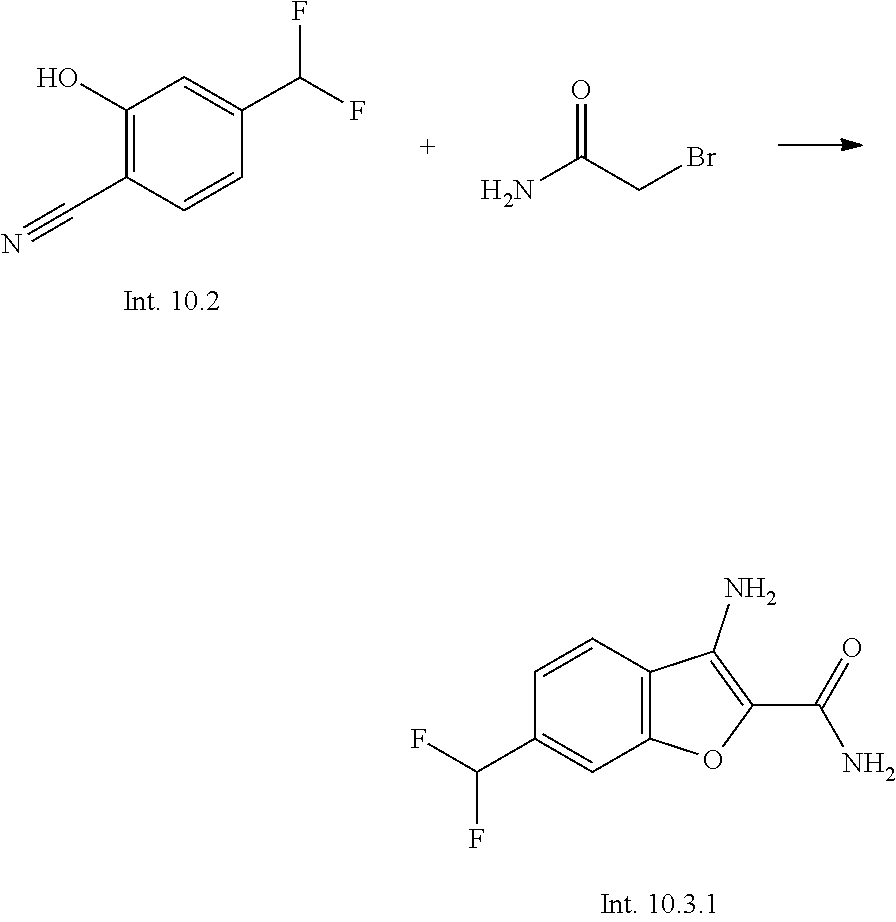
OC1=C(C#N)C=CC(C(F)F)=C1.NC(CBr)=O.C12=C(C=CC(C(F)F)=C1)C(N)=C(C(N)=O)O2
